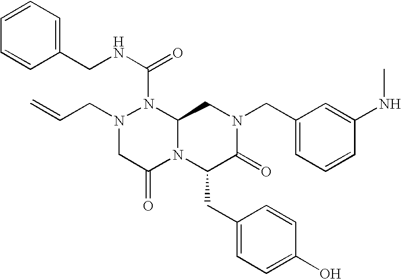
N1(C(NCC2=CC=CC=C2)=O)N(CC=C)CC(=O)N2C1CN(CC1=CC=CC(NC)=C1)C(=O)C2CC1=CC=C(O)C=C1
